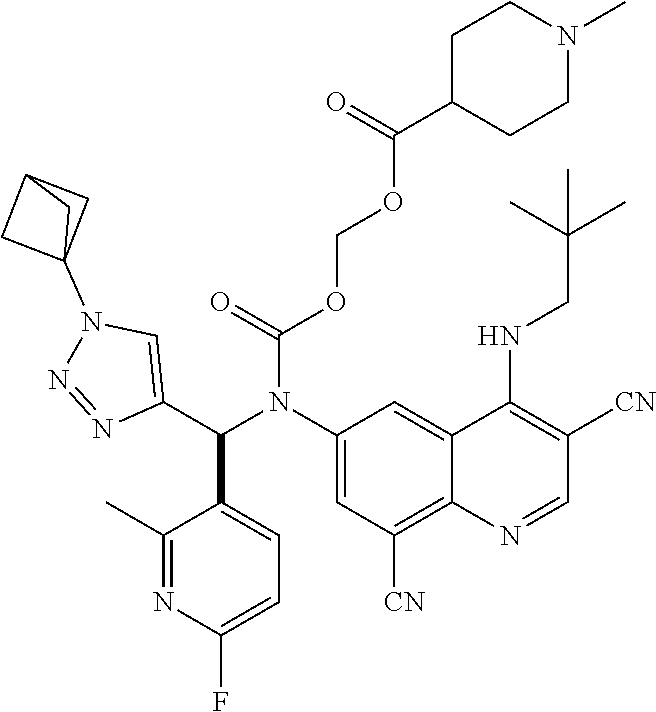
O(COC(C1CCN(C)CC1)=O)C(=O)N(C1=CC([CN])=C2C(=C1)C(NCC(C)(C)C)=C([CN])C=N2)C(C1=CN(C23CC(C2)C3)N=N1)C1=CC=C(F)N=C1C
